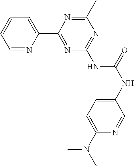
C1=NC(C2=NC(NC(NC3=CC=C(N(C)C)N=C3)=O)=NC(C)=N2)=CC=C1
